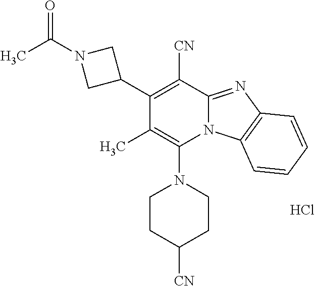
Cl.C1(C2CN(C(C)=O)C2)=C([CN])C2=NC3=C(N2C(N2CCC([CN])CC2)=C1C)C=CC=C3
